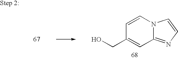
C12=NC=CN1C=CC(CO)=C2
